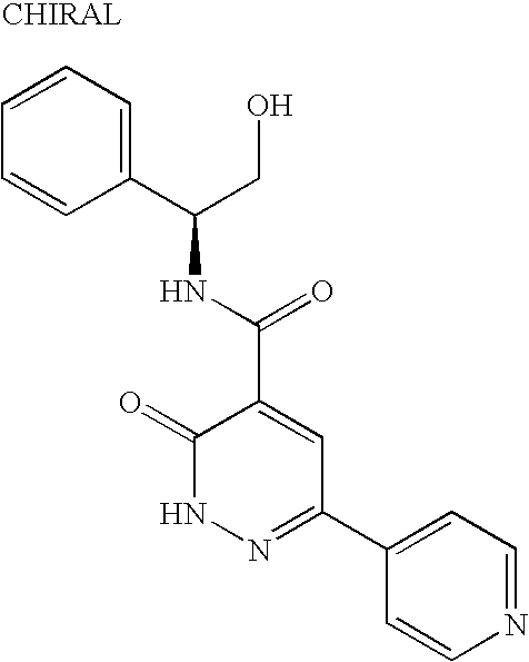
C1(=O)NN=C(C2=CC=NC=C2)C=C1C(NC(C1=CC=CC=C1)CO)=O
